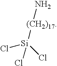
N[(CH2)17][Si](Cl)(Cl)Cl
